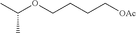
CC(OCCCC[OAc])C
